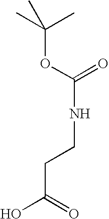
C(=O)(OC(C)(C)C)NCCC(O)=O
